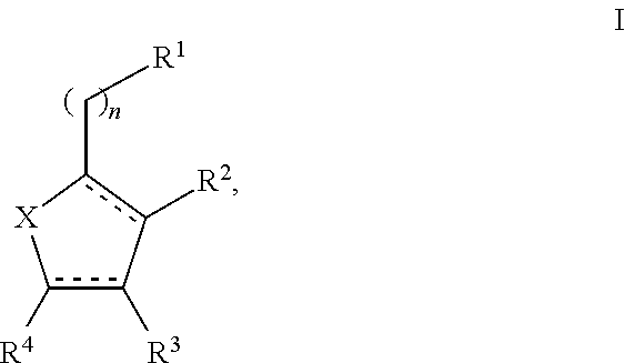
c1([R4])c([R3])-c([R2])c(C[R1])[X]1
